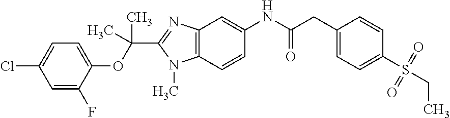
C1(OC(C2=NC3=C(N2C)C=CC(NC(CC2=CC=C(S(CC)(=O)=O)C=C2)=O)=C3)(C)C)=CC=C(Cl)C=C1F
